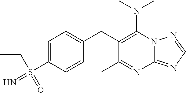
N(C1=C(CC2=CC=C(S(CC)(=N)=O)C=C2)C(C)=NC2=NC=NN12)(C)C
